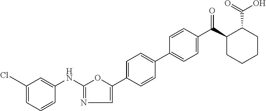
C1(C2=CN=C(NC3=CC(Cl)=CC=C3)O2)=CC=C(C2=CC=C(C(C3CCCCC3C(=O)O)=O)C=C2)C=C1
